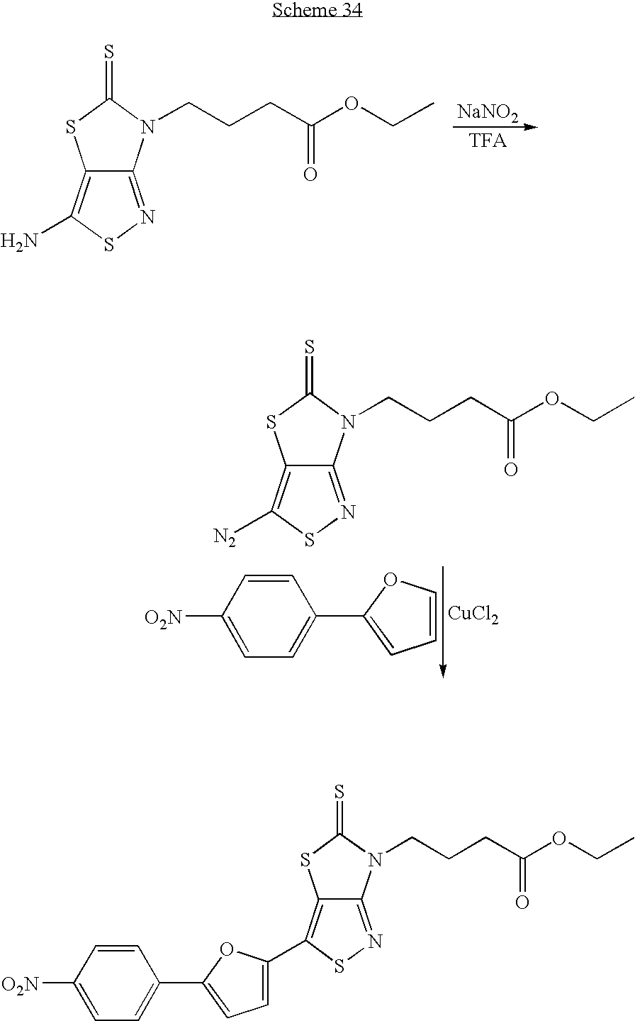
C12=C(N)SN=C1N(CCCC(OCC)=O)C(=S)S2.[NaNO2].[TFA].C12=C([N2])SN=C1N(CCCC(OCC)=O)C(=S)S2.C1=CC([O2N])=CC=C1C1=CC=CO1.[CuCl2].C12=C(C3=CC=C(C4=CC=C([O2N])C=C4)O3)SN=C1N(CCCC(OCC)=O)C(=S)S2
